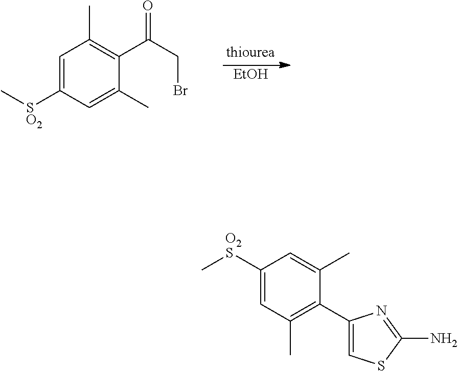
[EtOH].C1=C([SO2]C)C=C(C)C(C(CBr)=O)=C1C.C1([O2S]C)=CC(C)=C(C2=CSC(N)=N2)C(C)=C1
